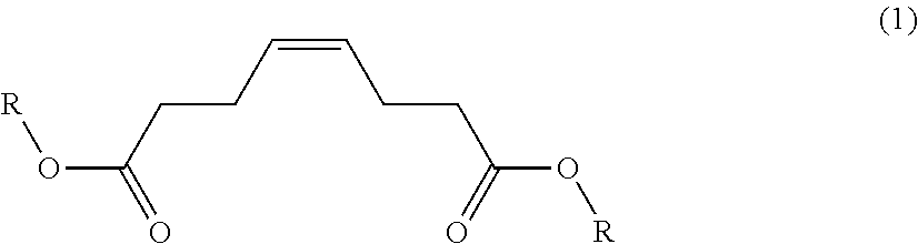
O(C(=O)CCC=CCCC(=O)O[R])[R]
